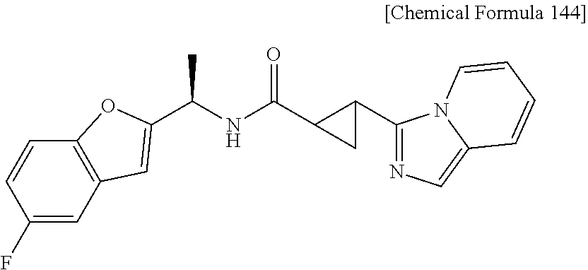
C(NC(=O)C1C(C2=NC=C3N2C=CC=C3)C1)(C)C1=CC2=C(C=CC(F)=C2)O1
